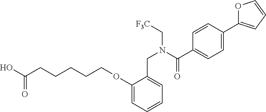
C(CCCCOC1=CC=CC=C1CN(C(C1=CC=C(C2=CC=CO2)C=C1)=O)C[F3C])C(O)=O
